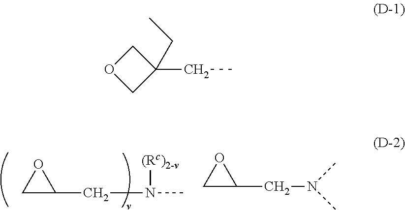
C1(CN([(Rc)2-v])C)OC1.C1(CN(C)C)OC1.C1(CC)(CC)COC1
